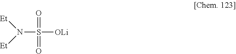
N(S(=O)(=O)[OLi])([Et])[Et]
